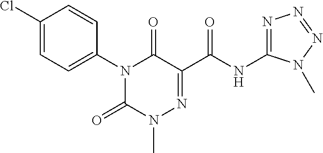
N1(C2=CC=C(Cl)C=C2)C(=O)N(C)N=C(C(NC2=NN=NN2C)=O)C1=O
